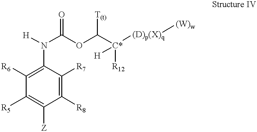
C1([R5])=C([Z])C([R8])=C([R7])C(N(C(OC([C*]([H])([R12])[(D)p(X)q][(W)w])[T(t)])=O)[H])=C1[R6]
